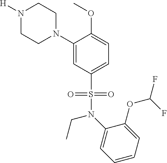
N1([H])CCN(C2=CC(S(N(CC)C3=CC=CC=C3OC(F)F)(=O)=O)=CC=C2OC)CC1
